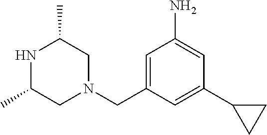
N1C(C)CN(CC2=CC(N)=CC(C3CC3)=C2)CC1C
